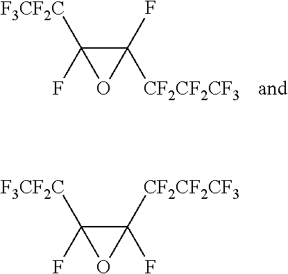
C1(F)([CF2CF2CF3])C([F3CF2C])(F)O1.C1([CF2CF2CF3])(F)C([F3CF2C])(F)O1
